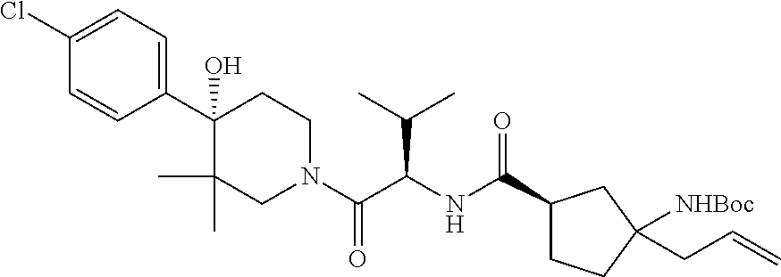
C1=C(Cl)C=CC(C2(O)C(C)(C)CN(C(C(NC(C3CCC(CC=C)([NHBoc])C3)=O)C(C)C)=O)CC2)=C1
